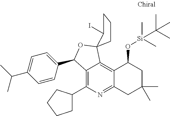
C1CC2(C(I)C1)C1=C3C(=NC(C4CCCC4)=C1C(C1=CC=C(C(C)C)C=C1)O2)CC(C)(C)CC3O[Si](C)(C)C(C)(C)C
